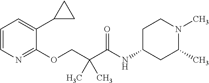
C1=CN=C(OCC(C(NC2CC(C)N(C)CC2)=O)(C)C)C(C2CC2)=C1
